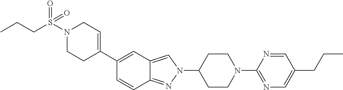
C1C(N2C=C3C(=N2)C=CC(C2=CCN(S(CCC)(=O)=O)CC2)=C3)CCN(C2=NC=C(CCC)C=N2)C1
